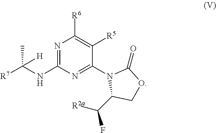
N1=C(NC([R7])(C)[H])N=C(N2C(C([R2a])F)COC2=O)C([R5])=C1[R6]
